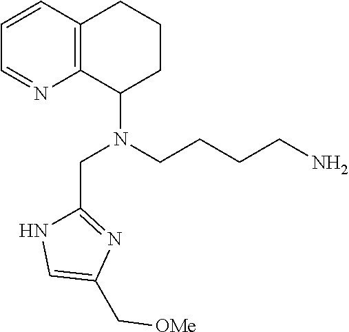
C1=CC2=C(N=C1)C(N(CCCCN)CC1=NC(C[OMe])=CN1)CCC2
